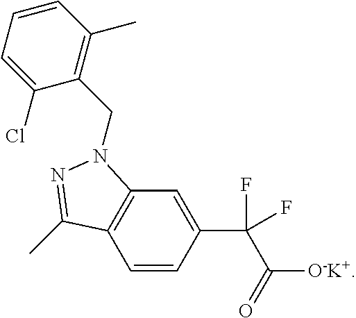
C1=CC(C(C([O-K+])=O)(F)F)=CC2=C1C(C)=NN2CC1=C(C)C=CC=C1Cl
